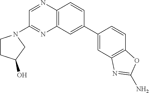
C1(C2=CC3=C(C=C2)N=CC(N2CCC(O)C2)=N3)=CC2=C(C=C1)OC(N)=N2
